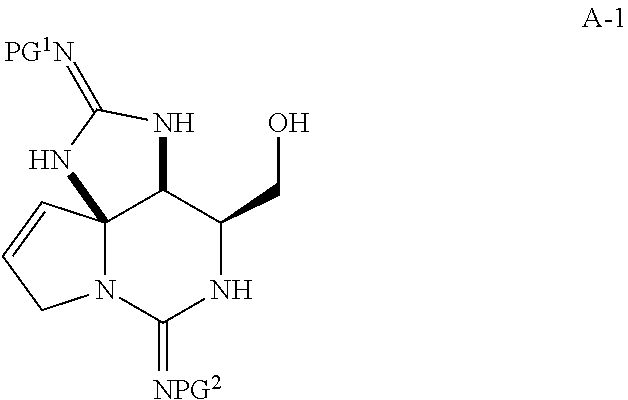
C123N(C(=[NPG2])NC(CO)C1NC(=[PG1N])N2)CC=C3
